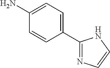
C1=CC(C2=NC=CN2)=CC=C1N
